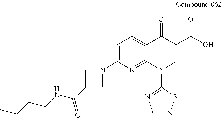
C1=C(N2CC(C(=O)NCCCC)C2)N=C2C(=C1C)C(=O)C(C(=O)O)=CN2C1=NC=NS1
